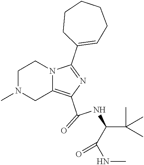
C1N(C)CC2=C(C(=O)NC(C(C)(C)C)C(NC)=O)N=C(C3=CCCCCC3)N2C1
